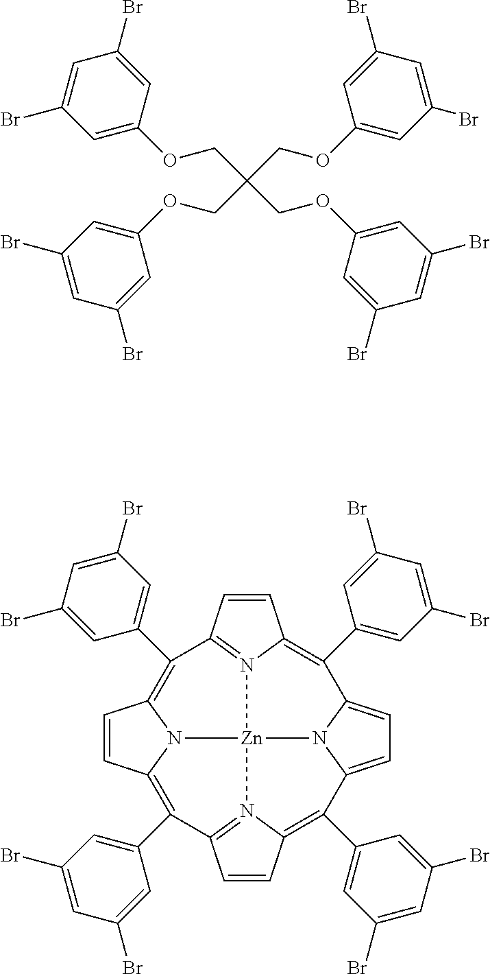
C1=CC2=N3C1=C(C1=CC(Br)=CC(Br)=C1)C1=CC=C4N1[Zn]31N3C(=C(C5=CC(Br)=CC(Br)=C5)C5=N1C(=C4C1=CC(Br)=CC(Br)=C1)C=C5)C=CC3=C2C1=CC(Br)=CC(Br)=C1.C1=C(OCC(COC2=CC(Br)=CC(Br)=C2)(COC2=CC(Br)=CC(Br)=C2)COC2=CC(Br)=CC(Br)=C2)C=C(Br)C=C1Br
